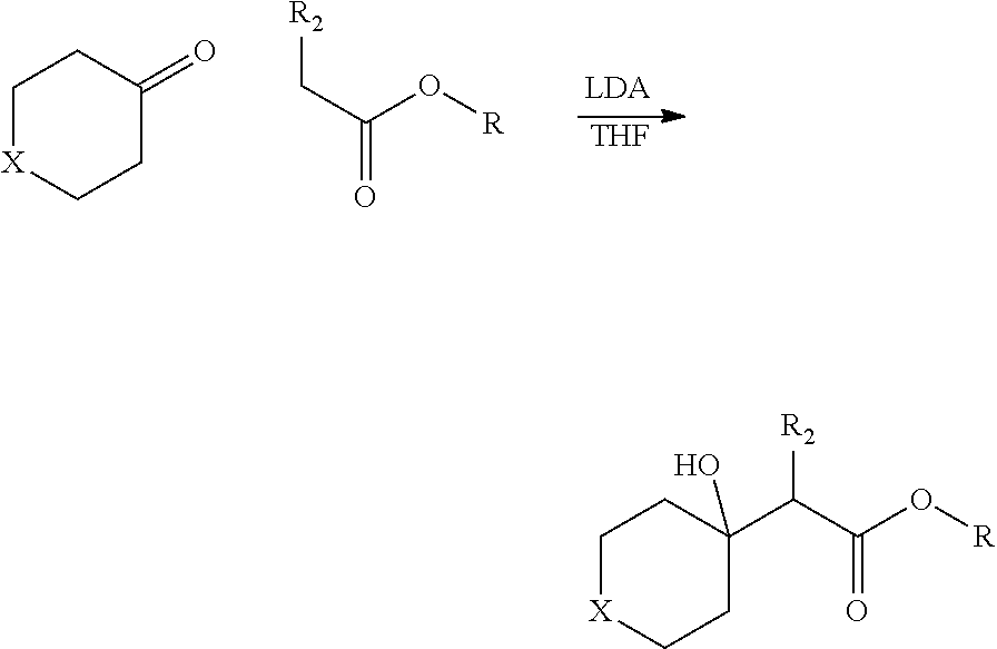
[THF].C1[X]CCC(=O)C1.[R2]CC(=O)O[R].C1[X]CCC(C([R2])C(=O)O[R])(O)C1
